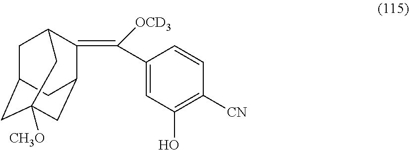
C1(C(=C2C3CC4([CH3O])CC(CC2C4)C3)[OCD3])=CC(O)=C([CN])C=C1
